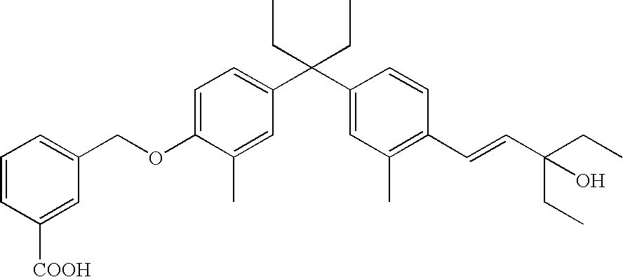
C1=C(OCC2=CC=CC([COOH])=C2)C(C)=CC(C(C2=CC(C)=C(C=CC(CC)(CC)O)C=C2)(CC)CC)=C1
